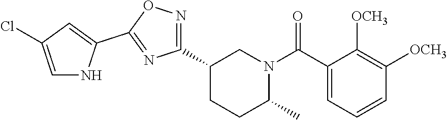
C1(C2=NOC(C3=CC(Cl)=CN3)=N2)CCC(C)N(C(C2=CC=CC([OCH3])=C2[OCH3])=O)C1
